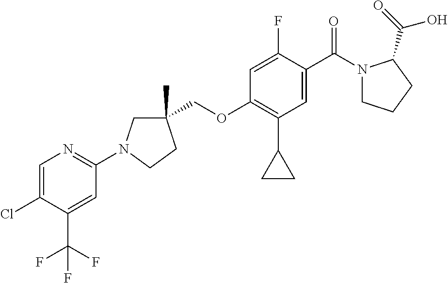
C1=C(Cl)C(C(F)(F)F)=CC(N2CC(C)(COC3=C(C4CC4)C=C(C(=O)N4CCCC4C(O)=O)C(F)=C3)CC2)=N1
